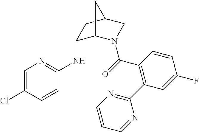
C1=C(Cl)C=CC(NC2C3N(C(=O)C4=C(C5=NC=CC=N5)C=C(F)C=C4)CC(C2)C3)=N1
